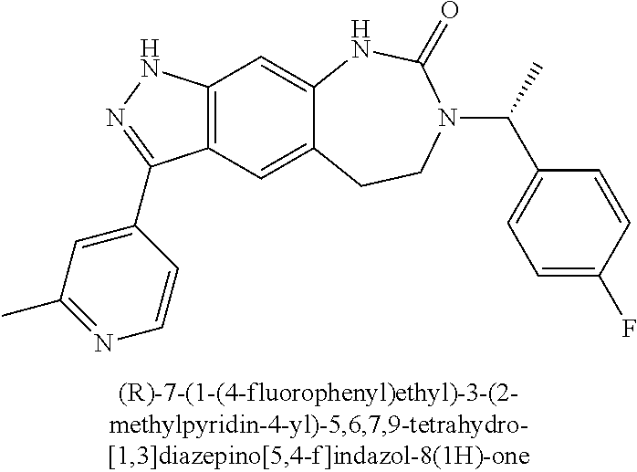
C12=C(C=C3C(=C1)NC(=O)N(C(C1=CC=C(F)C=C1)C)CC3)C(C1=CC(C)=NC=C1)=NN2
